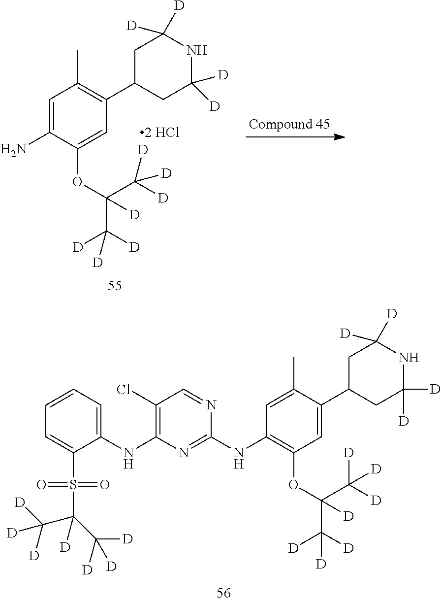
C1=C(C)C(C2CC([D])([D])NC([D])([D])C2)=CC(OC(C([D])([D])[D])(C([D])([D])[D])[D])=C1NC1=NC(NC2=CC=CC=C2S(C(C([D])([D])[D])(C([D])([D])[D])[D])(=O)=O)=C(Cl)C=N1.C1=C(N)C(OC(C([D])([D])[D])(C([D])([D])[D])[D])=CC(C2CC([D])([D])NC([D])([D])C2)=C1C
